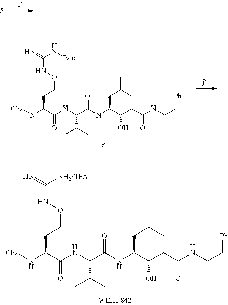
N=C([NH2TFA])NOCCC(N[Cbz])C(NC(C(NC(C(CC(NCC[Ph])=O)O)CC(C)C)=O)C(C)C)=O.N=C(N[Boc])NOCCC(N[Cbz])C(NC(C(NC(C(CC(NCC[Ph])=O)O)CC(C)C)=O)C(C)C)=O
